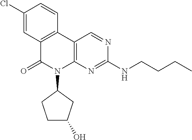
C1(Cl)=CC2=C(C=C1)C1=C(N(C3CCC(O)C3)C2=O)N=C(NCCCC)N=C1
